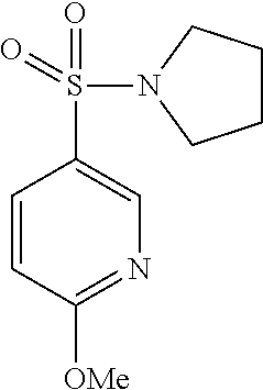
C1=CC([OMe])=NC=C1S(=O)(=O)N1CCCC1
